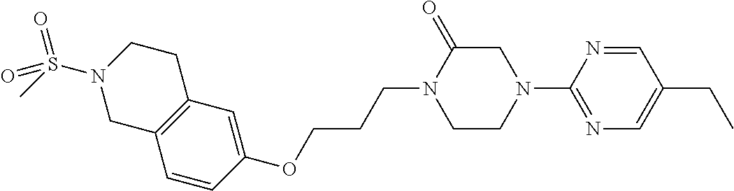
C1=CC(OCCCN2CCN(C3=NC=C(CC)C=N3)CC2=O)=CC2=C1CN(S(C)(=O)=O)CC2
